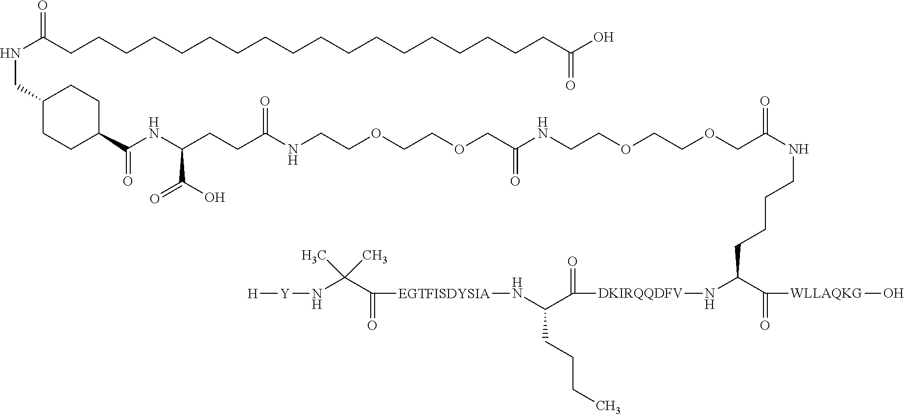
C(C(=O)[WLLAQKG]O)(N[DKIRQQDFV]C(=O)C(N[EGTFISDYSIA]C(=O)C(N[Y][H])(C)C)CCCC)CCCCNC(COCCOCCNC(COCCOCCNC(CCC(NC(C1CCC(CNC(CCCCCCCCCCCCCCCCCCC(=O)O)=O)CC1)=O)C(=O)O)=O)=O)=O
